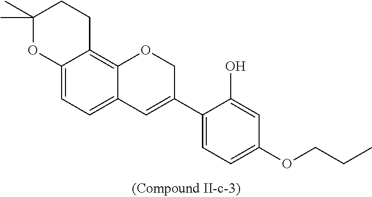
C12=CC=C3C(=C1CCC(C)(C)O2)OCC(C1=CC=C(OCCC)C=C1O)=C3
